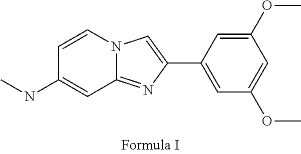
N12C(=NC(C3=CC(OC)=CC(OC)=C3)=C1)C=C(NC)C=C2
